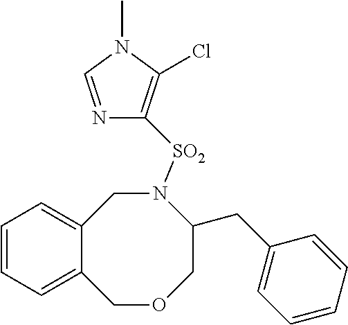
C12=CC=CC=C1COCC(CC1=CC=CC=C1)N([SO2]C1=C(Cl)N(C)C=N1)C2
